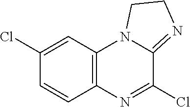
C12=C(C=C(Cl)C=C1)N1C(=NCC1)C(Cl)=N2
